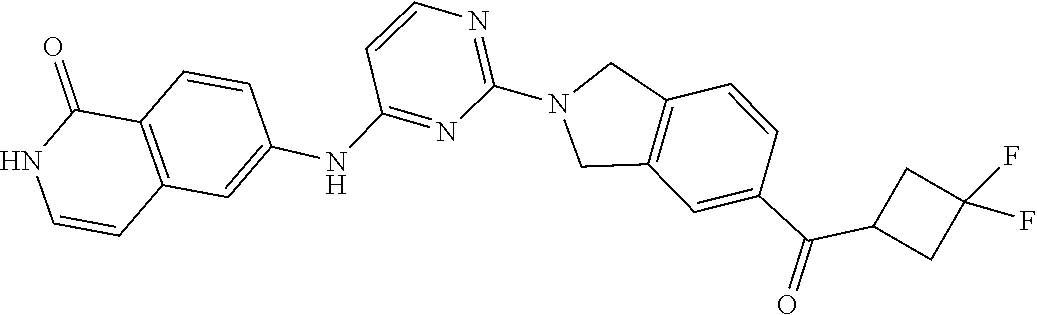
C1(F)(F)CC(C(C2=CC3=C(C=C2)CN(C2=NC=CC(NC4=CC5=C(C=C4)C(=O)NC=C5)=N2)C3)=O)C1
